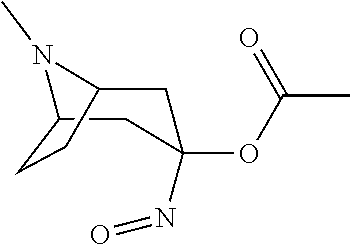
CC(OC1(N=O)CC2N(C)C(C1)CC2)=O
